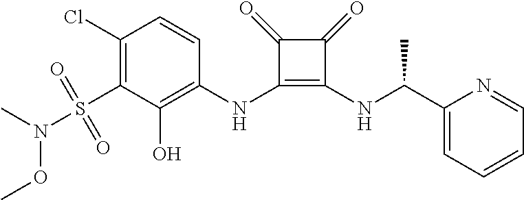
C1(Cl)=C(S(=O)(=O)N(C)OC)C(O)=C(NC2=C(NC(C3=CC=CC=N3)C)C(=O)C2=O)C=C1
